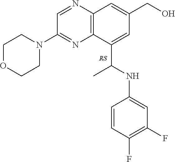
C1=NC2=C(N=C1N1CCOCC1)C(C(NC1=CC(F)=C(F)C=C1)C)=CC(CO)=C2
